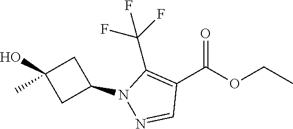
C1(N2C(C(F)(F)F)=C(C(OCC)=O)C=N2)CC(O)(C)C1
